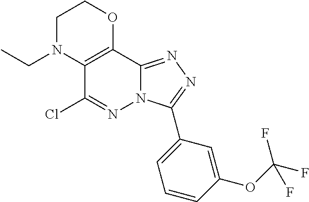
C1N(CC)C2=C(OC1)C1=NN=C(C3=CC=CC(OC(F)(F)F)=C3)N1N=C2Cl
